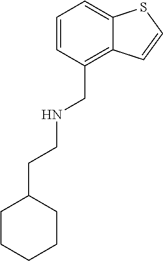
C12=CC=CC(CNCCC3CCCCC3)=C1C=CS2
